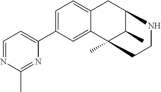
C1=C(C2=CC=NC(C)=N2)C=C2C(=C1)CC1C(C)C2(C)CCN1
